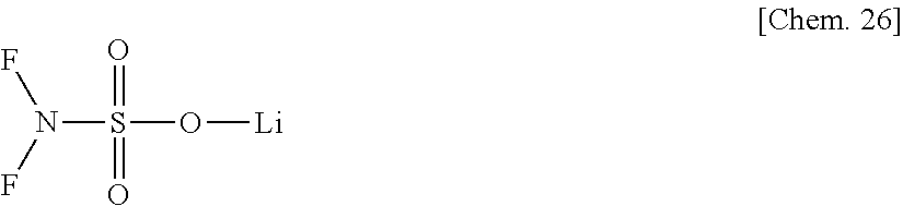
N(S(=O)(=O)O[Li])(F)F
